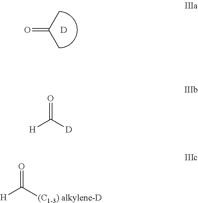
O=C(C)C.[D].O=C([D])[H].O=C([(C1-3) alkylene-D])[H]
